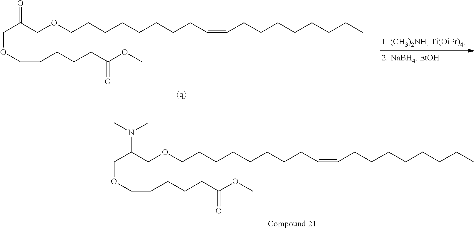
C(C(=O)COCCCCCCCCC=CCCCCCCCC)OCCCCCC(OC)=O.C(C(N(C)C)COCCCCCCCCC=CCCCCCCCC)OCCCCCC(OC)=O
